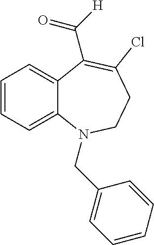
C1=CC=C2C(=C1)C(C(=O)[H])=C(Cl)CCN2CC1=CC=CC=C1
